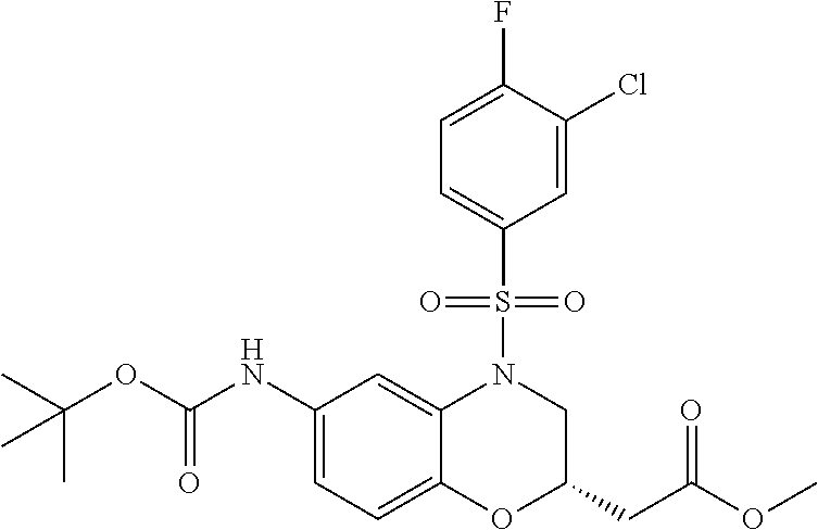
C1(NC(OC(C)(C)C)=O)=CC=C2C(=C1)N(S(C1=CC=C(F)C(Cl)=C1)(=O)=O)CC(CC(OC)=O)O2
